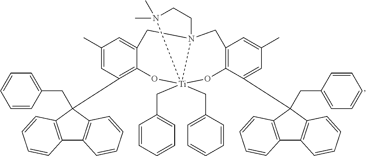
C12=C(C(CC3=CC=CC=C3)(C3=C4C(=CC(C)=C3)CN35[Ti](CC6=CC=CC=C6)(CC6=CC=CC=C6)(O4)(OC4=C(C=C(C)C=C4C4(CC6=CC=CC=C6)C6=C(C7=C4C=CC=C7)C=CC=C6)C3)N(C)(C)CC5)C3=C1C=CC=C3)C=CC=C2
